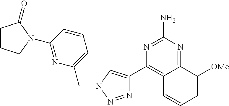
N1=NN(CC2=CC=CC(N3CCCC3=O)=N2)C=C1C1=C2C(=NC(N)=N1)C([OMe])=CC=C2
